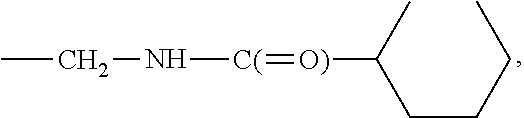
CCN[C(]=[O)]C(CCCC)C
